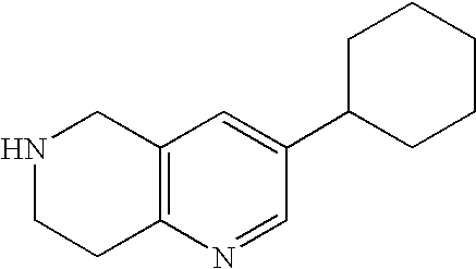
N1CCC2=C(C1)C=C(C1CCCCC1)C=N2
